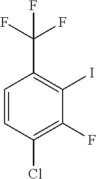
C1=CC(Cl)=C(F)C(I)=C1C(F)(F)F
